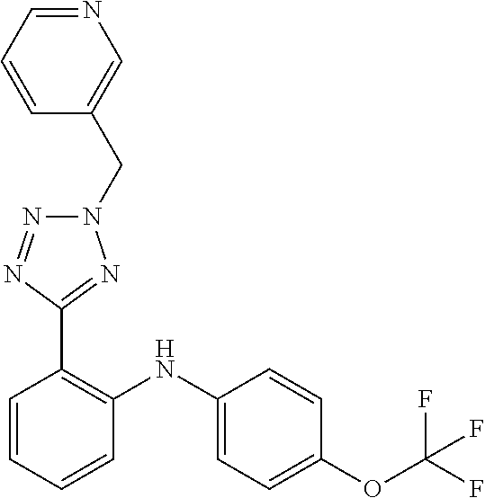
C1=CC(OC(F)(F)F)=CC=C1NC1=C(C2=NN(CC3=CN=CC=C3)N=N2)C=CC=C1
